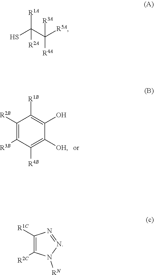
C1([R2B])=C([R3B])C([R4B])=C([OH])C(O)=C1[R1B].[R1A]C(C([R5A])([R4A])[R3A])(S)[R2A].C1([R1C])=C([R2C])N([RN])N=N1
